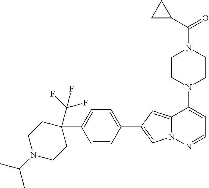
N1(C2=CC=NN3C2=CC(C2=CC=C(C4(C(F)(F)F)CCN(C(C)C)CC4)C=C2)=C3)CCN(C(=O)C2CC2)CC1
